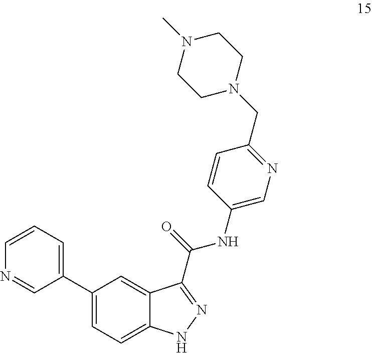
C1=CN=CC(C2=CC=C3C(=C2)C(C(NC2=CN=C(CN4CCN(C)CC4)C=C2)=O)=NN3)=C1
